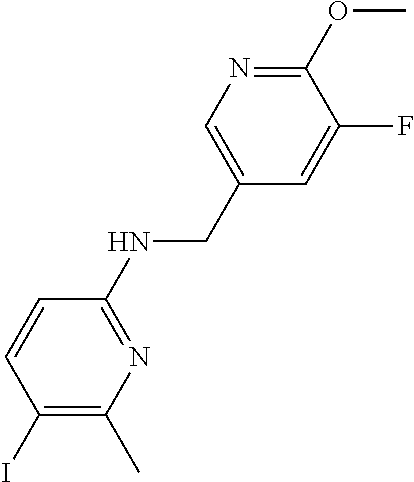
C1(NCC2=CN=C(OC)C(F)=C2)=NC(C)=C(I)C=C1
